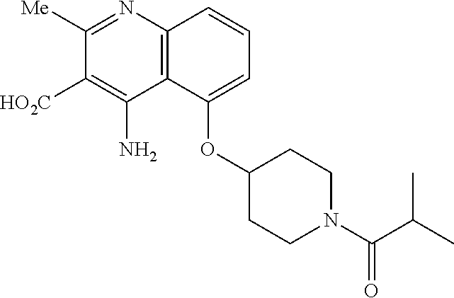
N1=C([Me])C([HO2C])=C(N)C2=C1C=CC=C2OC1CCN(C(C(C)C)=O)CC1
